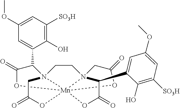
C1([SO3H])=C(O)C(C2C(=O)O[Mn]3456N2(CCN3(CC(=O)O4)C(C2=CC(OC)=CC([SO3H])=C2O)C(=O)O5)CC(=O)O6)=CC(OC)=C1
